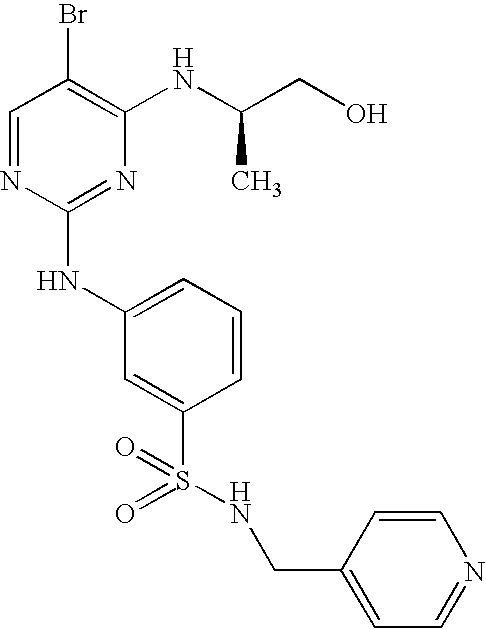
C1=NC(NC2=CC=CC(S(=O)(=O)NCC3=CC=NC=C3)=C2)=NC(NC(CO)C)=C1Br
